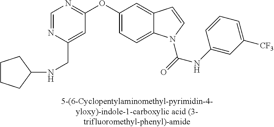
C(C1=CC(OC2=CC=C3C(=C2)C=CN3C(=O)NC2=CC([CF3])=CC=C2)=NC=N1)NC1CCCC1
